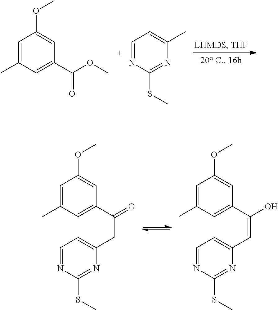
C1=C(C)C=C(C(OC)=O)C=C1OC.C1=NC(SC)=NC(C)=C1.C1=C(C)C=C(C(=O)CC2=CC=NC(SC)=N2)C=C1OC.C1=C(C)C=C(C(O)=CC2=CC=NC(SC)=N2)C=C1OC
